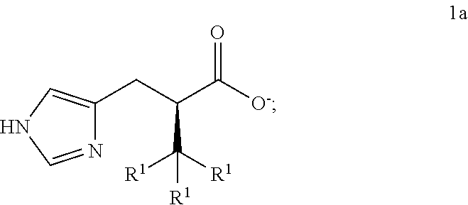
N1=CNC=C1CC(C([O-])=O)C([R1])([R1])[R1]
